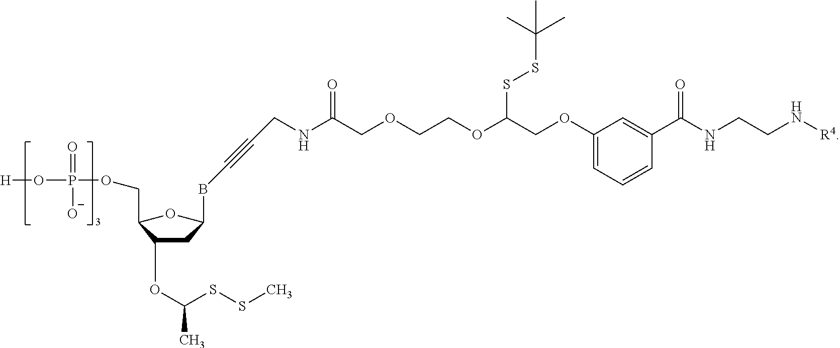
[H]OP(=O)([O-])OCC1OC(BC#CCNC(COCCOC(COC2=CC=CC(C(NCCN[R4])=O)=C2)SSC(C)(C)C)=O)CC1OC(SSC)C
